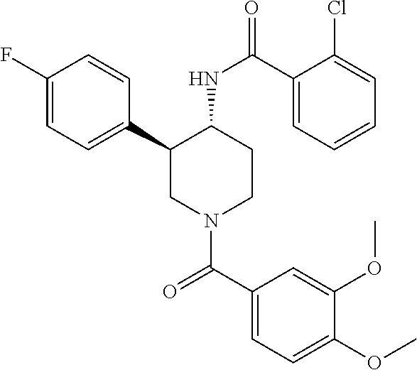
C1(F)=CC=C(C2CN(C(C3=CC=C(OC)C(OC)=C3)=O)CCC2NC(=O)C2=CC=CC=C2Cl)C=C1
